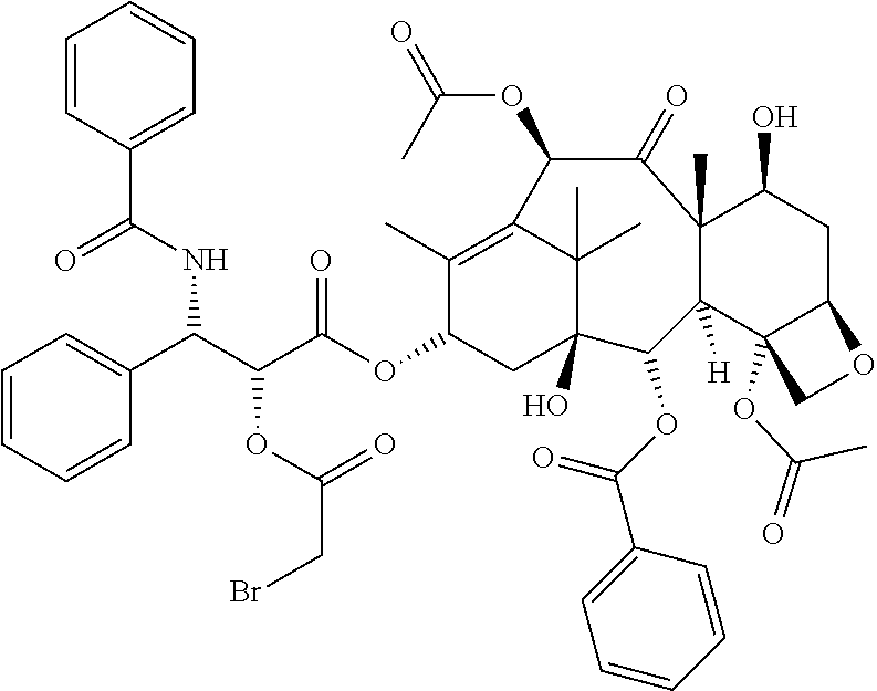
C1=CC=CC(C(NC(C2=CC=CC=C2)=O)C(C(OC2CC3(O)C(C)(C)C(=C2C)C(OC(=O)C)C(=O)C2(C)C([H])(C3OC(=O)C3=CC=CC=C3)C3(OC(C)=O)C(CC2O)OC3)=O)OC(=O)CBr)=C1
